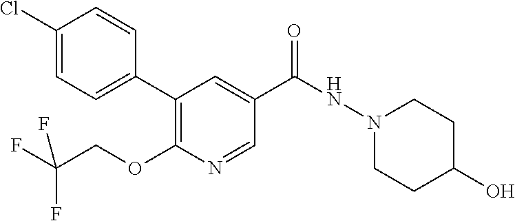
C1(Cl)=CC=C(C2=C(OCC(F)(F)F)N=CC(C(=O)NN3CCC(O)CC3)=C2)C=C1
